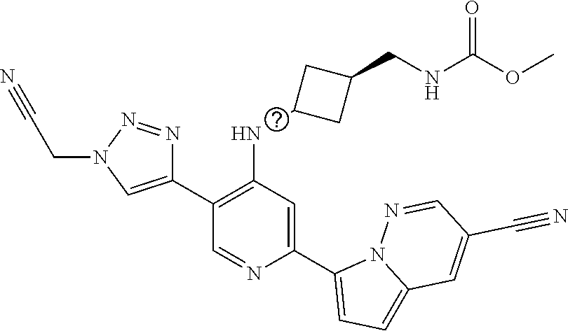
C1(C2=CN(CC#N)N=N2)=C(NC2CC(CNC(=O)OC)C2)C=C(C2=CC=C3N2N=CC(C#N)=C3)N=C1
